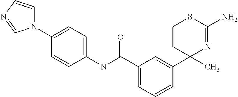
C1=CC=C(C(NC2=CC=C(N3C=CN=C3)C=C2)=O)C=C1C1(C)N=C(N)SCC1
